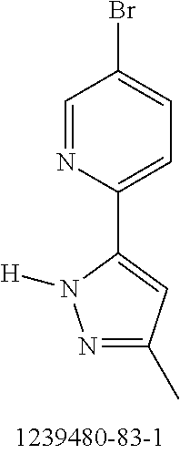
C1(C2=CC(C)=NN2[H])=CC=C(Br)C=N1
